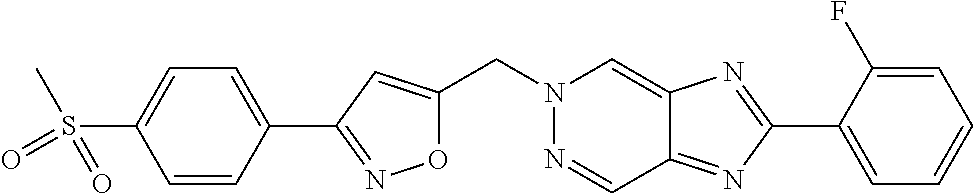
O1C(CN2N=CC3=NC(C4=CC=CC=C4F)=NC3=C2)=CC(C2=CC=C(S(C)(=O)=O)C=C2)=N1
